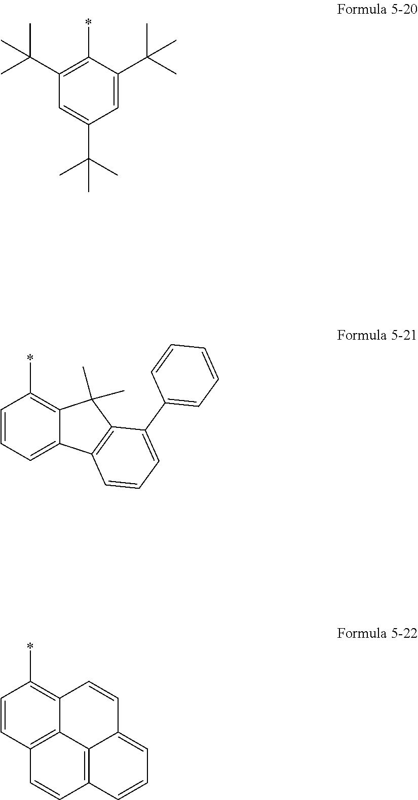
C1(*)=C(C(C)(C)C)C=C(C(C)(C)C)C=C1C(C)(C)C.C1(*)=C2C(=CC=C1)C1=C(C2(C)C)C(C2=CC=CC=C2)=CC=C1.C1(*)=C2C3=C(C=C1)C=CC1=C3C(=CC=C1)C=C2
